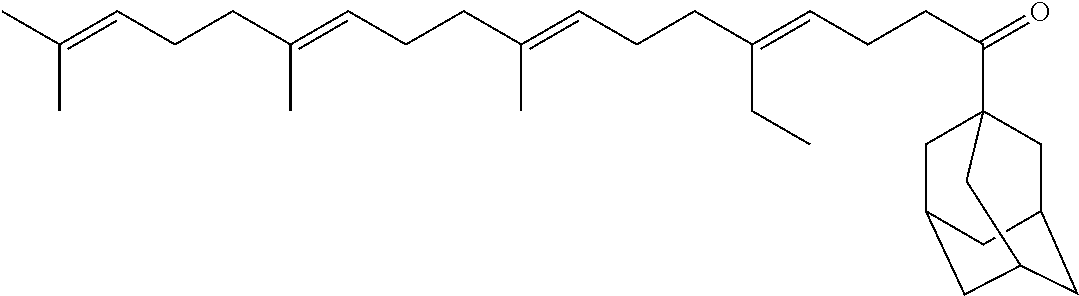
CC(=CCCC(=CCCC(=CCCC(CC)=CCCC(=O)C12CC3CC(CC(C1)C3)C2)C)C)C
